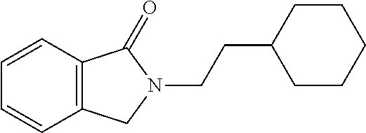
C1=CC2=C(C=C1)CN(CCC1CCCCC1)C2=O
